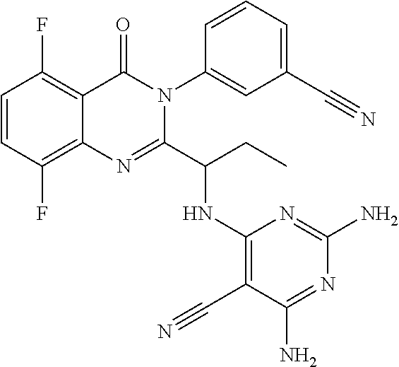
C1=CC(F)=C2C(=C1F)C(=O)N(C1=CC(C#N)=CC=C1)C(C(CC)NC1=C(C#N)C(N)=NC(N)=N1)=N2
